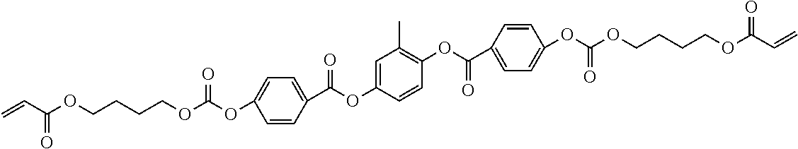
C1(OC(OCCCCOC(C=C)=O)=O)=CC=C(C(OC2=CC(C)=C(OC(C3=CC=C(OC(OCCCCOC(C=C)=O)=O)C=C3)=O)C=C2)=O)C=C1
